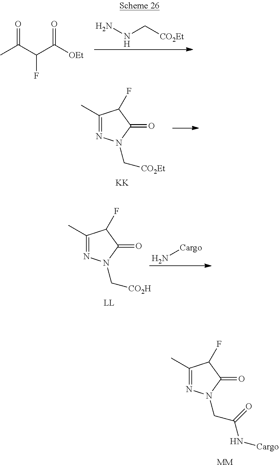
C1(C)=NN(CC(N[Cargo])=O)C(=O)C1F.[MM].NNC[CO2Et].CC(C(C([OEt])=O)F)=O.C1(C)=NN(C[CO2Et])C(=O)C1F.[KK].C1(C)=NN(C[CO2H])C(=O)C1F.[LL].N[Cargo]
